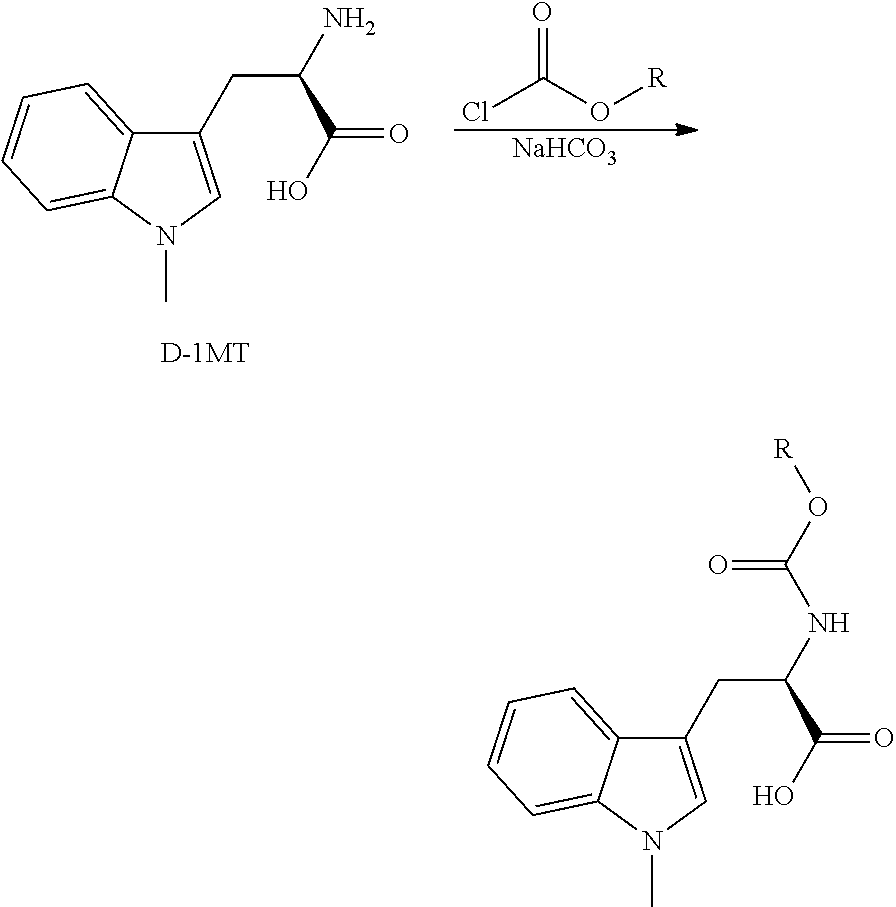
[D-1MT].C1(CC(C(=O)O)N)=CN(C)C2=CC=CC=C12.ClC(O[R])=O.[NaHCO3].C1(CC(C(=O)O)NC(O[R])=O)=CN(C)C2=CC=CC=C12
